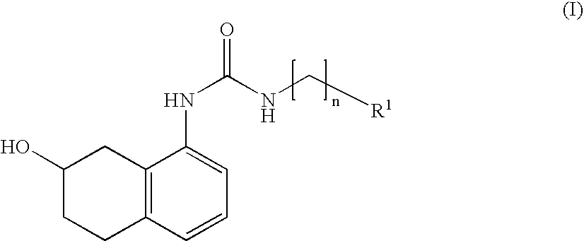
C12=C(C=CC=C1NC(=O)NC[R1])CCC(O)C2
